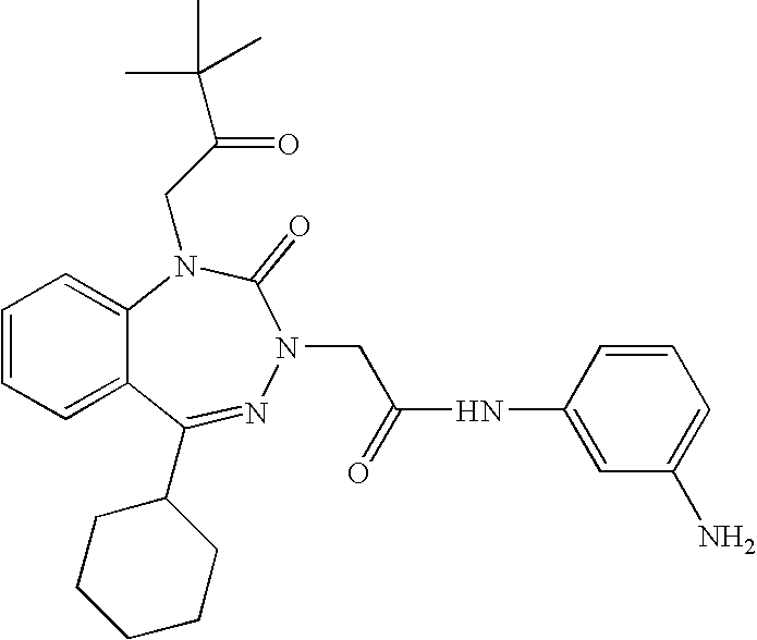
C1=CC=C2C(=C1)N(CC(C(C)(C)C)=O)C(=O)N(CC(NC1=CC(N)=CC=C1)=O)N=C2C1CCCCC1
